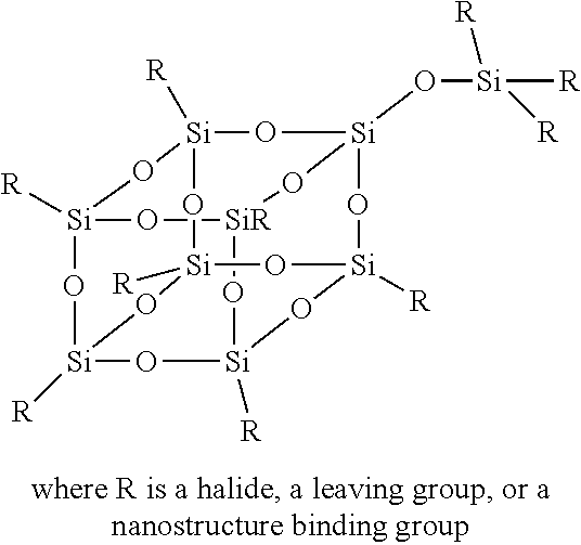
[Si]12(O[Si]([R])([R])[R])O[SiR]3O[Si]4([R])O[Si]([R])(O1)O[Si]1([R])O[Si]([R])(O4)O[Si]([R])(O[Si]([R])(O1)O2)O3
